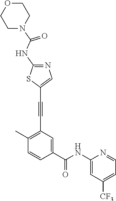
C1(C)=C(C#CC2=CN=C(NC(=O)N3CCOCC3)S2)C=C(C(NC2=CC([CF3])=CC=N2)=O)C=C1
